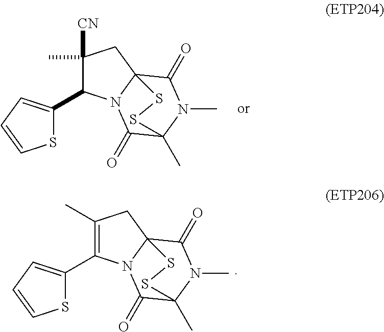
C1(C)([CN])C(C2=CC=CS2)N2C3(C1)C(=O)N(C)C(C)(C2=O)SS3.C1(C)=C(C2=CC=CS2)N2C3(C1)C(=O)N(C)C(C)(C2=O)SS3
